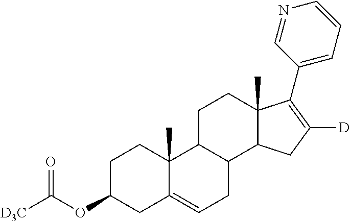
C1C(OC([D3C])=O)CC2=CCC3C(C2(C)C1)CCC1(C)C3CC([D])=C1C1=CC=CN=C1
